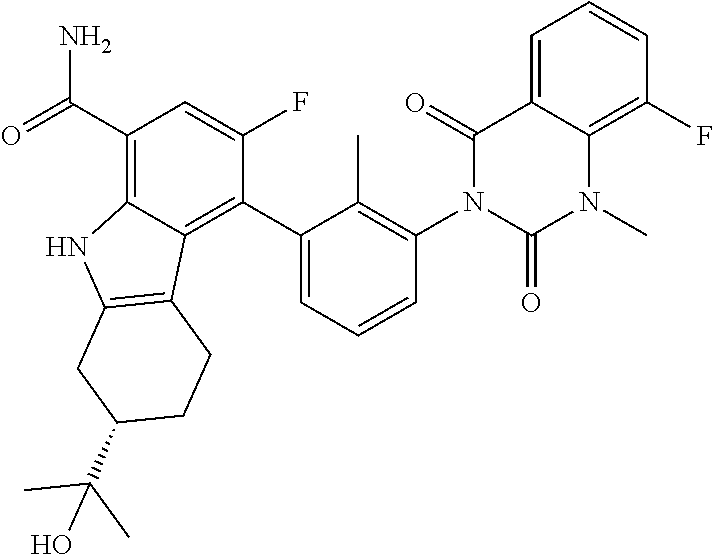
C1=C2C(=C(F)C=C1)N(C)C(=O)N(C1=C(C)C(C3=C4C(=C(C(N)=O)C=C3F)NC3=C4CCC(C(C)(C)O)C3)=CC=C1)C2=O
